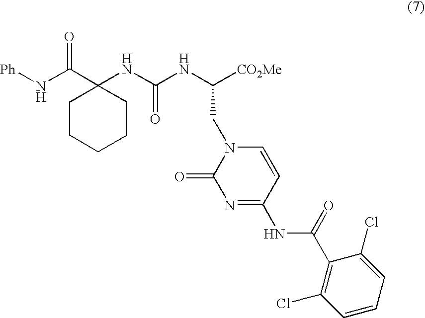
[Ph]NC(C1(NC(NC([CO2Me])CN2C(=O)N=C(NC(C3=C(Cl)C=CC=C3Cl)=O)C=C2)=O)CCCCC1)=O
